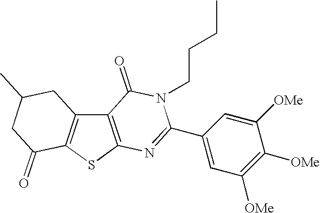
C12=C(SC3=C1CC(C)CC3=O)N=C(C1=CC([OMe])=C([OMe])C([OMe])=C1)N(CCCC)C2=O
